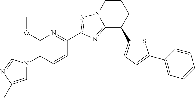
C12=NC(C3=NC(OC)=C(N4C=C(C)N=C4)C=C3)=NN1CCCC2C1=CC=C(C2=CC=CC=C2)S1
